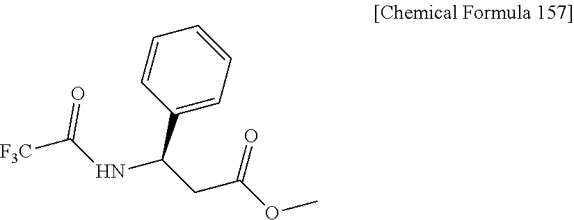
N(C(CC(OC)=O)C1=CC=CC=C1)C([F3C])=O
